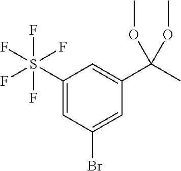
C1(S(F)(F)(F)(F)F)=CC(Br)=CC(C(C)(OC)OC)=C1
